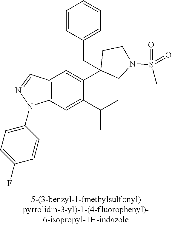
C12=C(C=C(C(C)C)C(C3(CC4=CC=CC=C4)CN(S(C)(=O)=O)CC3)=C1)N(C1=CC=C(F)C=C1)N=C2
